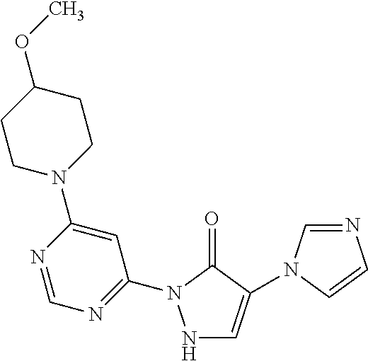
N1C=C(N2C=NC=C2)C(=O)N1C1=NC=NC(N2CCC(OC)CC2)=C1
